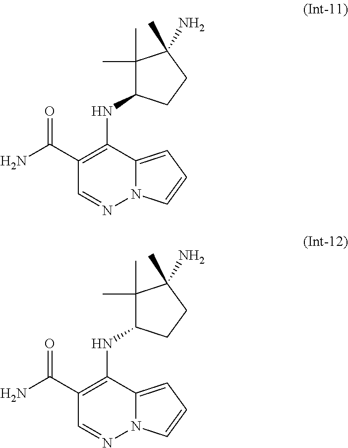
N(C1=C(C(=O)N)C=NN2C1=CC=C2)C1C(C)(C)C(C)(N)CC1.N(C1=C(C(=O)N)C=NN2C1=CC=C2)C1C(C)(C)C(C)(N)CC1
